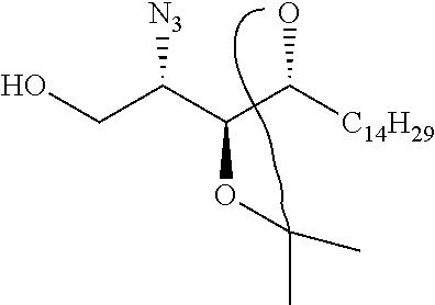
C(C(OC(C)C)C([C14H29])O)([N3])CO
